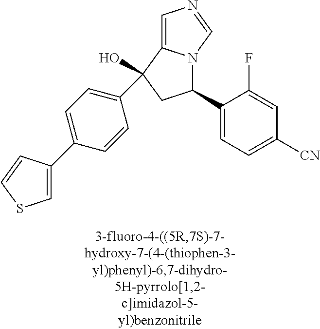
C1=CC(C2(O)C3=CN=CN3C(C3=CC=C([CN])C=C3F)C2)=CC=C1C1=CSC=C1
